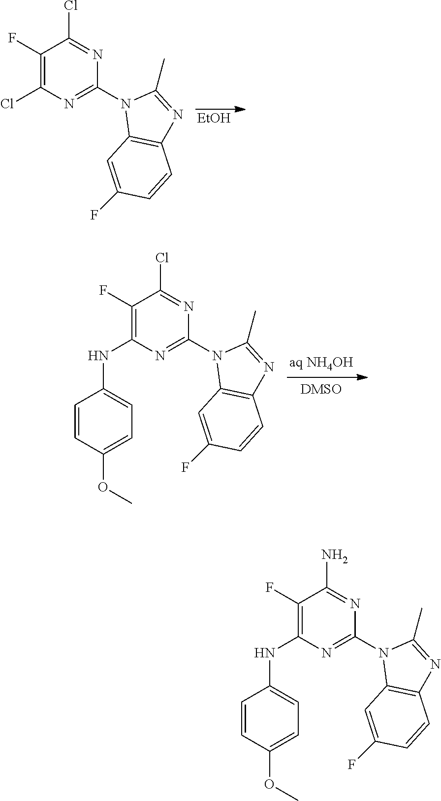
[EtOH].N1(C2=NC(Cl)=C(F)C(Cl)=N2)C2=C(N=C1C)C=CC(F)=C2.N1(C2=NC(NC3=CC=C(OC)C=C3)=C(F)C(Cl)=N2)C2=C(N=C1C)C=CC(F)=C2.N1(C2=NC(NC3=CC=C(OC)C=C3)=C(F)C(N)=N2)C2=C(N=C1C)C=CC(F)=C2
